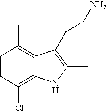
C1(Cl)=C2C(=C(C)C=C1)C(CCN)=C(C)N2
